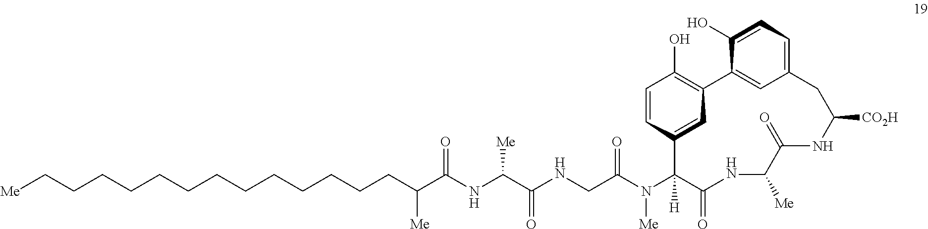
C(CC(C(NC(C(NCC(N(C1([H])C(=O)NC([Me])C(=O)NC([CO2H])CC2=CC=C(O)C(=C2)C2=C(O)C=CC1=C2)[Me])=O)=O)[Me])=O)[Me])CCCCCCCCCCC[Me]
